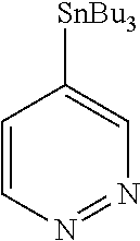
C1=CN=NC=C1[SnBu3]
